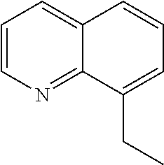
C1=CN=C2C(=C1)C=CC=C2CC
